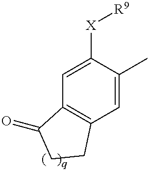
C1=C([X][R9])C(C)=CC2=C1C(=O)CC2
